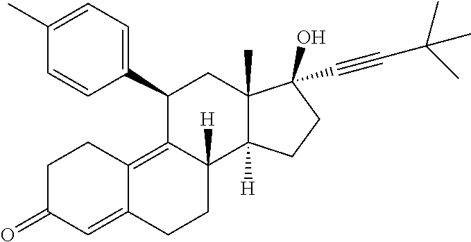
C1(C2=CC=C(C)C=C2)C2=C3C(=CC(=O)CC3)CCC2([H])C2([H])C(C)(C1)C(C#CC(C)(C)C)(O)CC2
